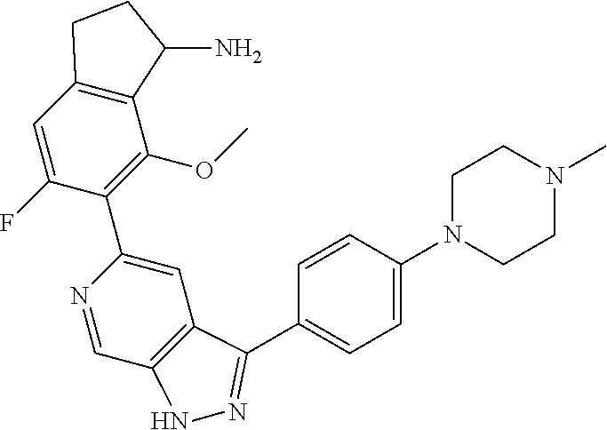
C12=C(C=C(F)C(C3=CC4=C(C=N3)NN=C4C3=CC=C(N4CCN(C)CC4)C=C3)=C1OC)CCC2N
